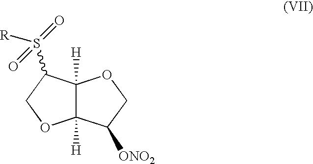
C12([H])C([H])(C(S(=O)([R])=O)CO1)OCC2[ONO2]
